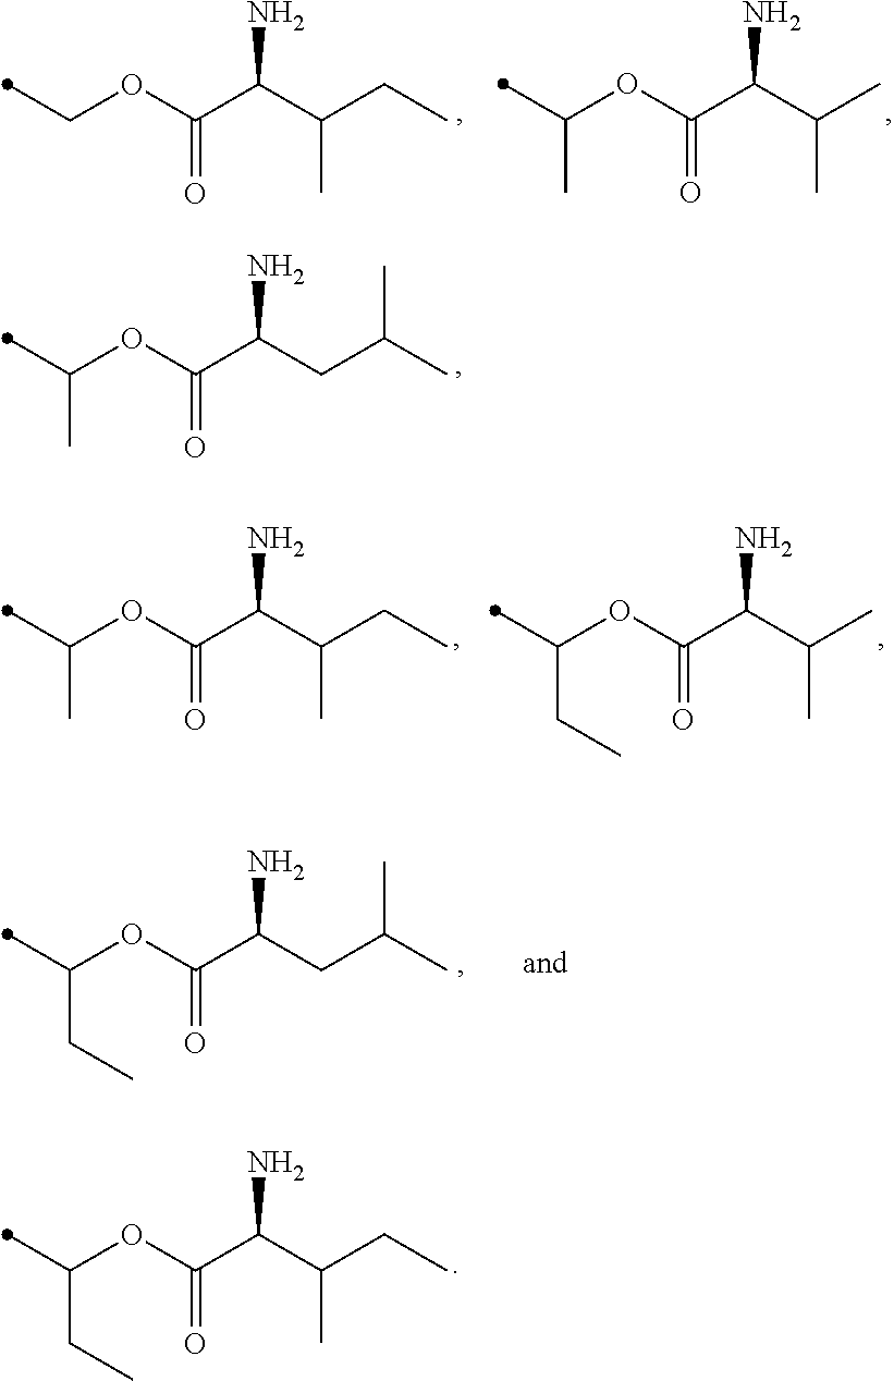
C(OC(C(CC(C)C)N)=O)(C)C.C(OC(C(C(CC)C)N)=O)C.C(OC(C(C(C)C)N)=O)(C)C.C(OC(C(C(CC)C)N)=O)(C)C.C(OC(C(C(C)C)N)=O)(C)CC.C(OC(C(CC(C)C)N)=O)(C)CC.C(OC(C(C(CC)C)N)=O)(C)CC
